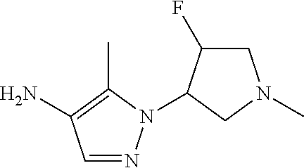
C1=NN(C2C(F)CN(C)C2)C(C)=C1N
